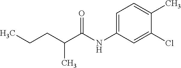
C1=C(NC(C(CCC)C)=O)C=C(Cl)C(C)=C1
